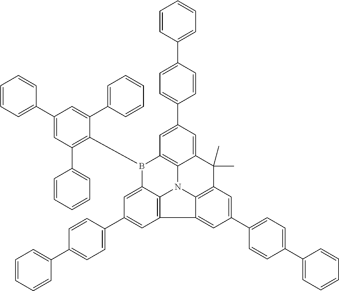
C1=CC=C(C2=CC(C3=CC=CC=C3)=C(B3C4=C5N6C7=C(C8=CC(C9=CC=C(C%10=CC=CC=C%10)C=C9)=CC(=C68)C(C)(C)C5=CC(C5=CC=C(C6=CC=CC=C6)C=C5)=C4)C=C(C4=CC=C(C5=CC=CC=C5)C=C4)C=C37)C(C3=CC=CC=C3)=C2)C=C1
